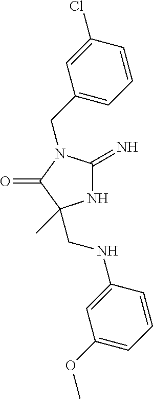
N1C(=N)N(CC2=CC=CC(Cl)=C2)C(=O)C1(CNC1=CC(OC)=CC=C1)C
